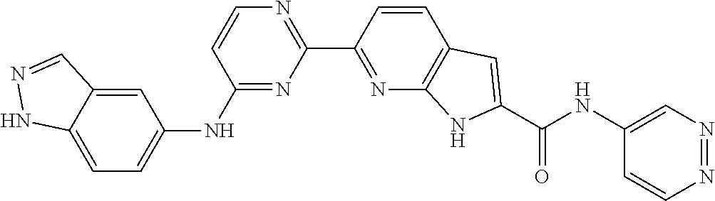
C1(NC2=CC=C3C(=C2)C=NN3)=NC(C2=NC3=C(C=C2)C=C(C(NC2=CN=NC=C2)=O)N3)=NC=C1
